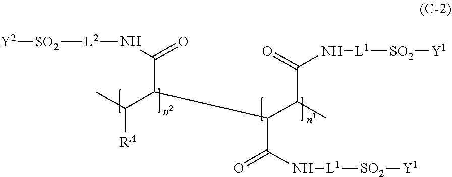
CC(C(C(N[L2][SO2][Y2])=O)C(C(C(=O)N[L1][SO2][Y1])C)C(=O)N[L1][SO2][Y1])[RA]
